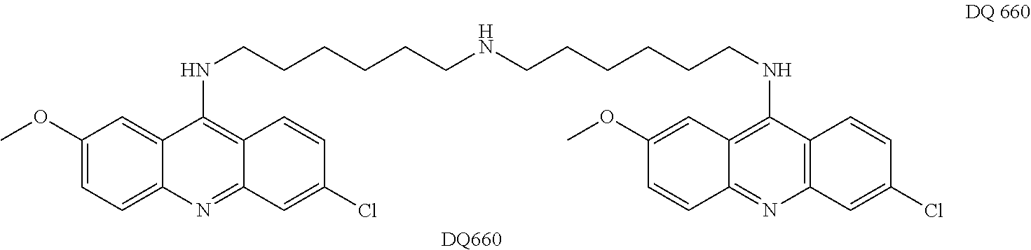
C12=NC3=CC=C(OC)C=C3C(NCCCCCCNCCCCCCNC3=C4C(=NC5=C3C=CC(Cl)=C5)C=CC(OC)=C4)=C1C=CC(Cl)=C2.[DQ660]
